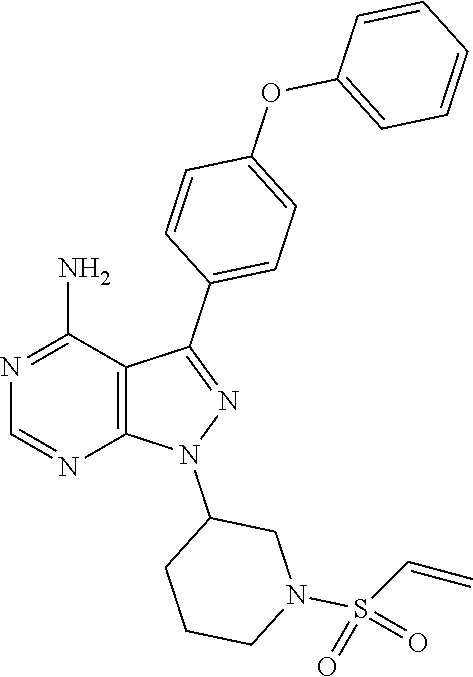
N1=C(N)C2=C(N=C1)N(C1CCCN(S(=O)(=O)C=C)C1)N=C2C1=CC=C(OC2=CC=CC=C2)C=C1
